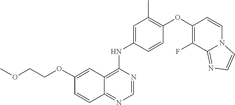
C1=CC(NC2=C3C(=NC=N2)C=CC(OCCOC)=C3)=CC(C)=C1OC1=C(F)C2=NC=CN2C=C1
